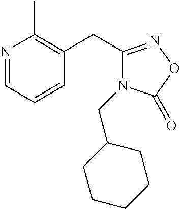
C1=CC=NC(C)=C1CC1=NOC(=O)N1CC1CCCCC1
